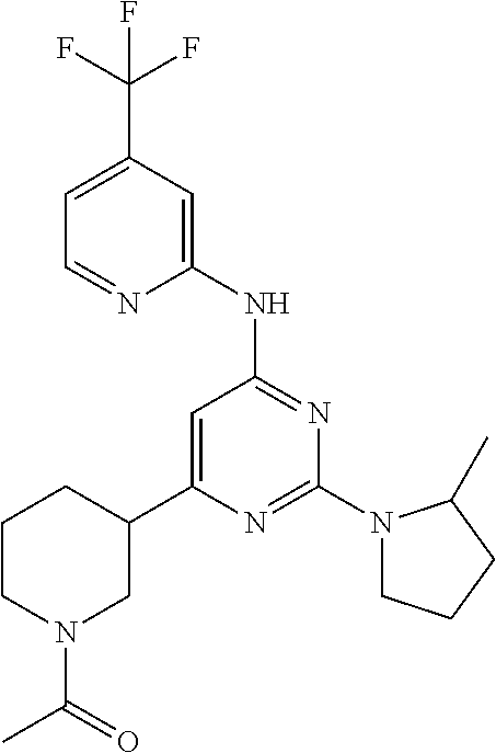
C1=NC(NC2=NC(N3CCCC3C)=NC(C3CCCN(C(C)=O)C3)=C2)=CC(C(F)(F)F)=C1
